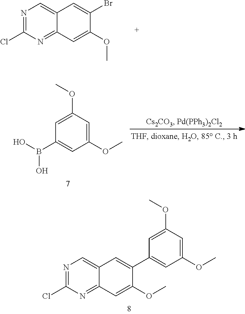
N1=C(Cl)N=C2C(=C1)C=C(Br)C(OC)=C2.C1=C(OC)C=C(OC)C=C1B(O)O.C1=C(OC)C=C(OC)C=C1C1=CC2=CN=C(Cl)N=C2C=C1OC
